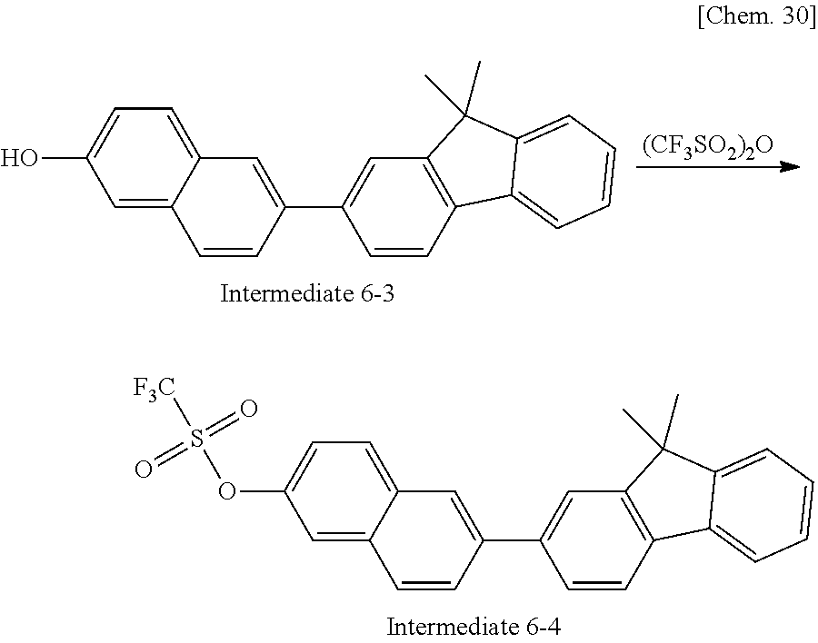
C1=C2C(=CC(OS([F3C])(=O)=O)=C1)C=CC(C1=CC3=C(C=C1)C1=CC=CC=C1C3(C)C)=C2.[(CF3SO2)2O].C1=C2C(=CC(O)=C1)C=CC(C1=CC3=C(C=C1)C1=CC=CC=C1C3(C)C)=C2
